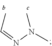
CN(N=CC)C
